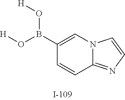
C1(B(O[H])O[H])=CN2C(=NC=C2)C=C1
